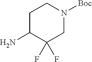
C1C(N)C(F)(F)CN([Boc])C1
